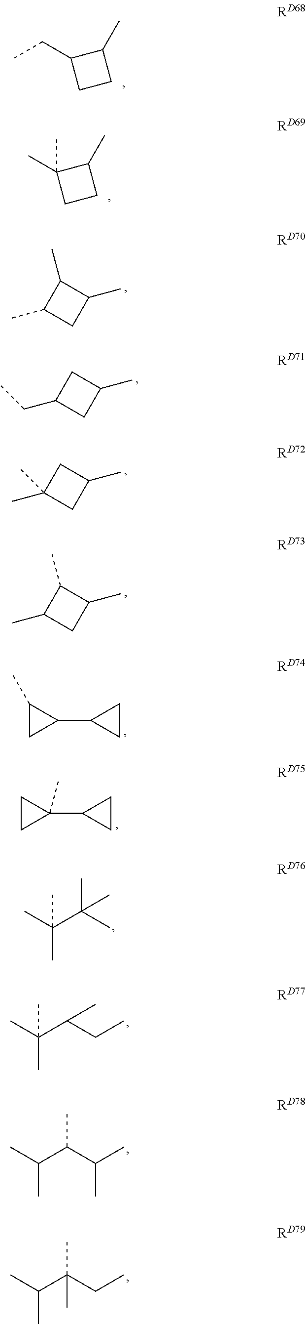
CCC1CCC1C.CC1(C)CCC1C.CC1CC(C)C1C.C(C1CC(C)C1)C.CC1(C)CC(C)C1.CC1CC(C)C1C.C1(C)CC1C1CC1.C1CC1(C1CC1)C.CC(C(C)(C)C)(C)C.CC(C(CC)C)(C)C.CC(C(C(C)C)C)C.CC(C(CC)(C)C)C
